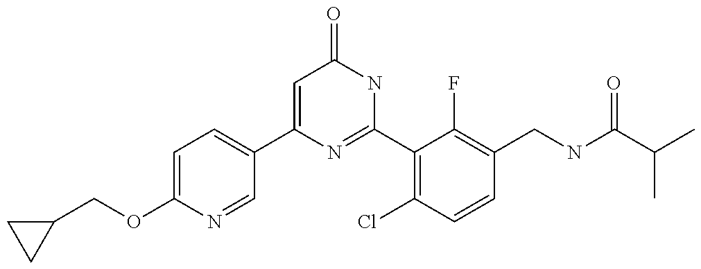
C1(C2=CC=C(OCC3CC3)N=C2)=CC(=O)NC(C2=C(Cl)C=CC(CNC(C(C)C)=O)=C2F)=N1
